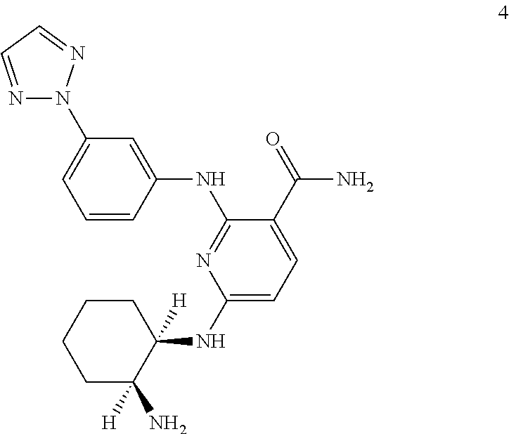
C1=C(N2N=CC=N2)C=C(NC2=NC(NC3([H])CCCCC3(N)[H])=CC=C2C(=O)N)C=C1
